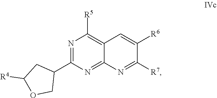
N1=C(C2CC([R4])OC2)N=C2C(=C1[R5])C=C([R6])C([R7])=N2
